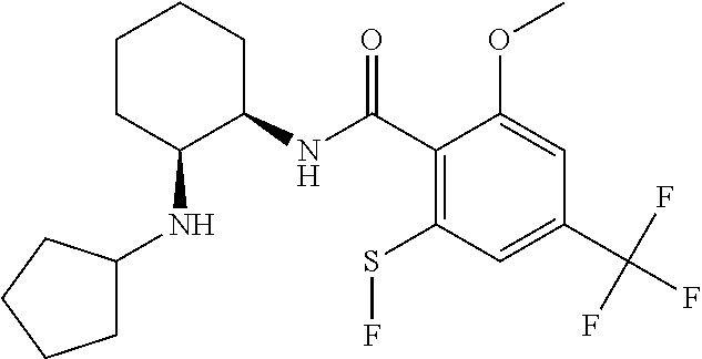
C1(C(=O)NC2CCCCC2NC2CCCC2)=C(SF)C=C(C(F)(F)F)C=C1OC
